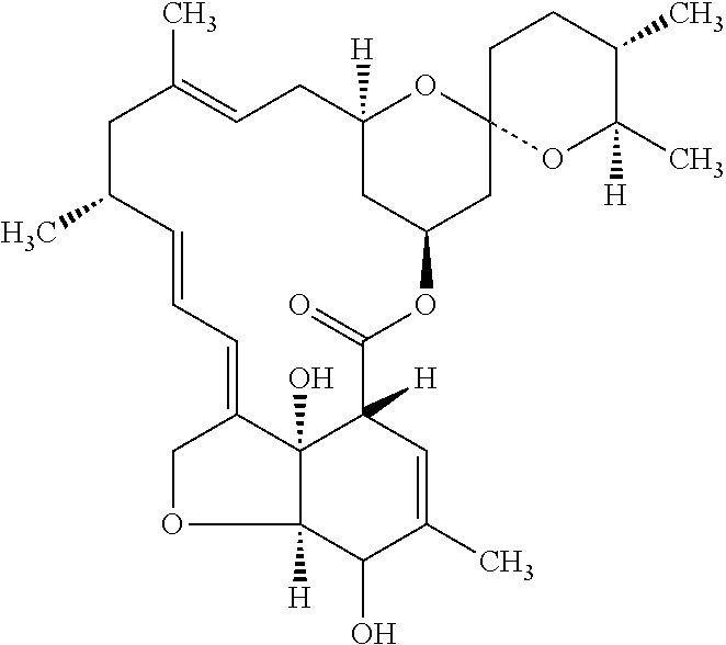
C12([H])C3(O)C(=CC=CC(C)CC(C)=CCC4([H])CC(OC(=O)C3([H])C=C(C)C1O)CC1(O4)OC(C)([H])C(C)CC1)CO2
